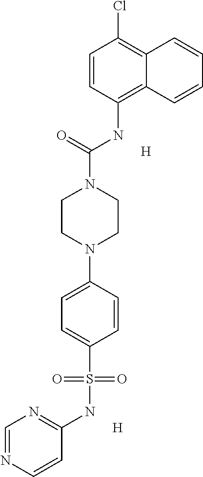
C1=CC(NC(=O)N2CCN(C3=CC=C(S(NC4=NC=NC=C4)(=O)=O)C=C3)CC2)=C2C(=C1Cl)C=CC=C2.[H].[H]
